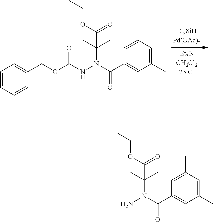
C1=CC=CC(COC(NN(C(C)(C)C(OCC)=O)C(C2=CC(C)=CC(C)=C2)=O)=O)=C1.NN(C(C)(C)C(OCC)=O)C(C1=CC(C)=CC(C)=C1)=O
